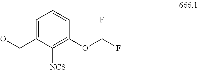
C1=C(CO)C([NCS])=C(OC(F)F)C=C1
